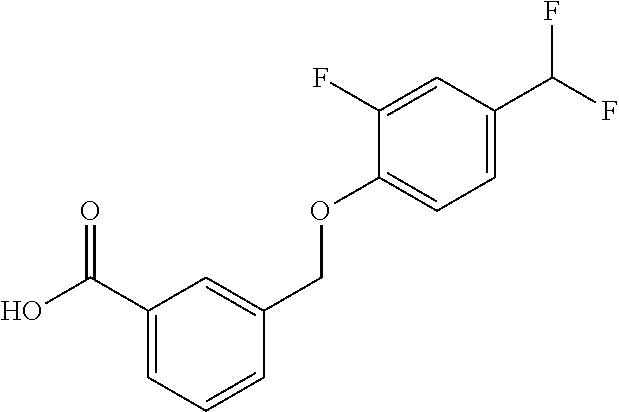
C1(C(O)=O)=CC=CC(COC2=CC=C(C(F)F)C=C2F)=C1
